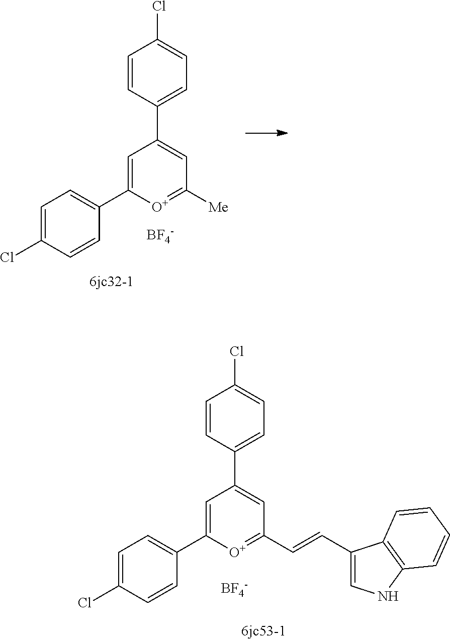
C1=C(Cl)C=CC(C2=CC(C3=CC=C(Cl)C=C3)=CC([Me])=[O+]2)=C1.[BF4-].C1=C(Cl)C=CC(C2=CC(C3=CC=C(Cl)C=C3)=CC(C=CC3=CNC4=C3C=CC=C4)=[O+]2)=C1.[BF4-]
